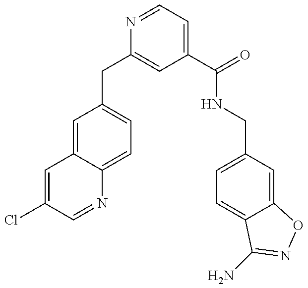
C1(CC2=CC(C(=O)NCC3=CC=C4C(=C3)ON=C4N)=CC=N2)=CC=C2C(=C1)C=C(Cl)C=N2
